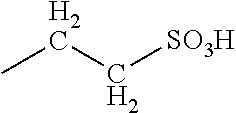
CCC[SO3H]
